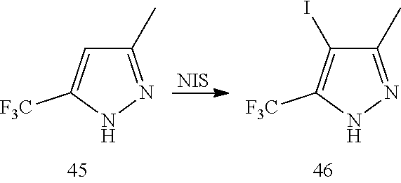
C1(C)=NNC([F3C])=C1.[NIS].C1(C)=NNC([F3C])=C1I
